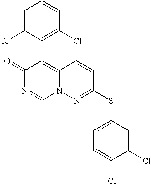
O=C1N=CN2C(=C1C1=C(Cl)C=CC=C1Cl)C=CC(SC1=CC=C(Cl)C(Cl)=C1)=N2
